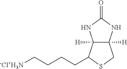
C12([H])C([H])(NC(=O)N1)CSC2CCCC[-Cl+H3N]
